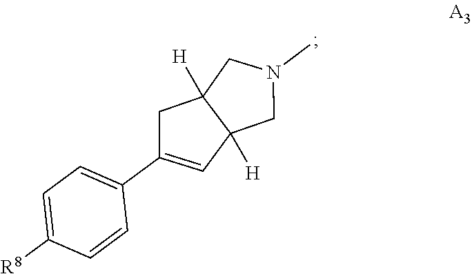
C1N(C)CC2([H])C1([H])C=C(C1=CC=C([R8])C=C1)C2
